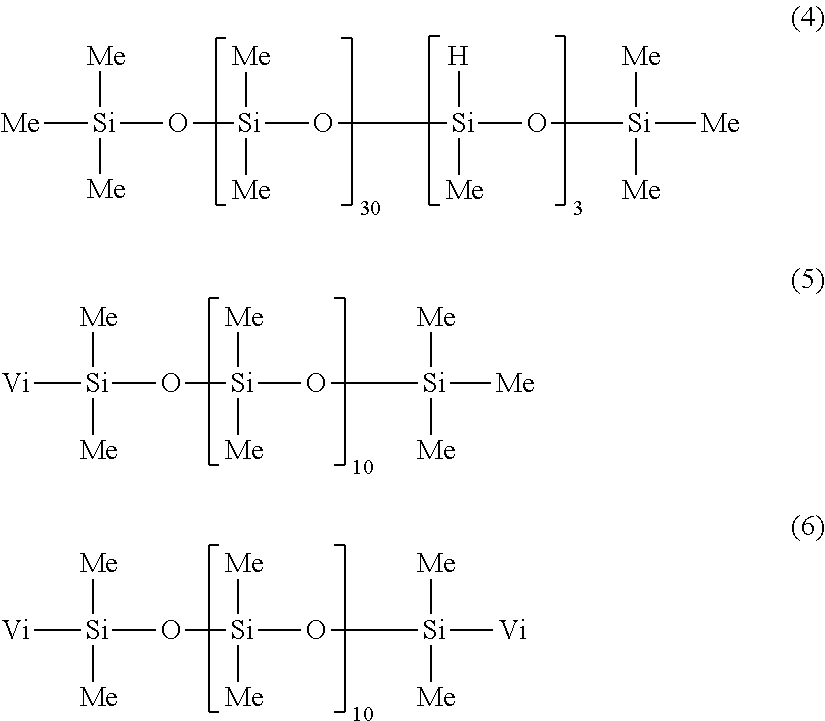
[Me][Si]([Me])([Me])O[Si](O[Si](O[Si]([Me])([Me])[Me])([H])[Me])([Me])[Me].[Vi][Si](O[Si](O[Si]([Me])([Me])[Me])([Me])[Me])([Me])[Me].[Vi][Si](O[Si](O[Si]([Vi])([Me])[Me])([Me])[Me])([Me])[Me]
